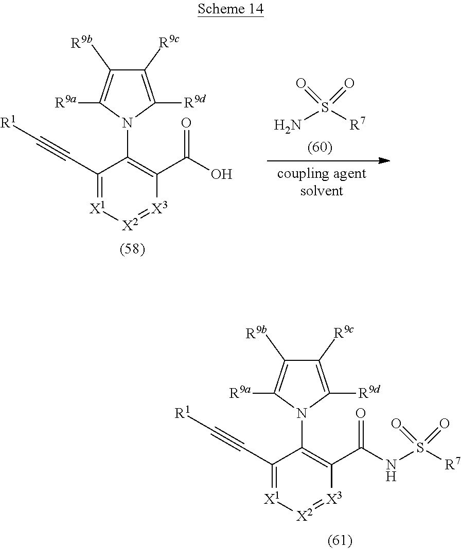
C1(C#C[R1])=[X1][X2]=[X3]C(C(NS([R7])(=O)=O)=O)=C1N1C([R9d])=C([R9c])C([R9b])=C1[R9a].C1(C#C[R1])=[X1][X2]=[X3]C(C(O)=O)=C1N1C([R9d])=C([R9c])C([R9b])=C1[R9a].NS([R7])(=O)=O
